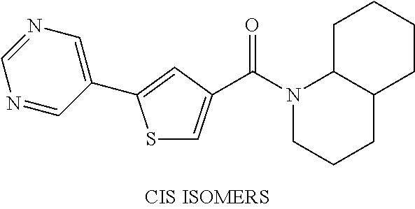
S1C=C(C(N2CCCC3C2CCCC3)=O)C=C1C1=CN=CN=C1
